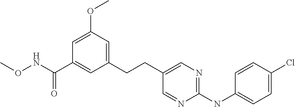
C1=C(OC)C=C(CCC2=CN=C(NC3=CC=C(Cl)C=C3)N=C2)C=C1C(NOC)=O
